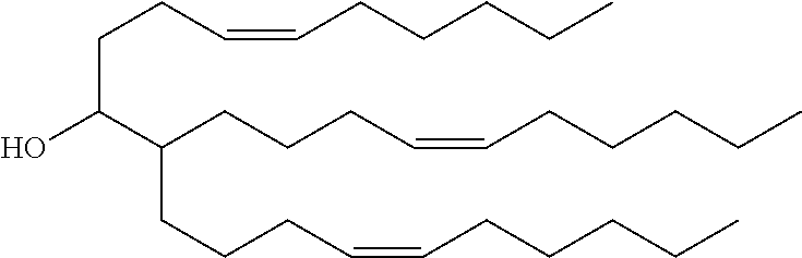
C(C(O)C(CCCC=CCCCCC)CCCC=CCCCCC)CC=CCCCCC
